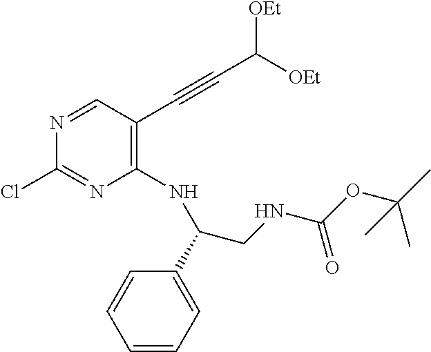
C1(NC(CNC(OC(C)(C)C)=O)C2=CC=CC=C2)=C(C#CC([OEt])[OEt])C=NC(Cl)=N1
